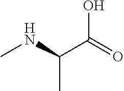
N(C(C)C(O)=O)C
